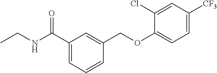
C1(Cl)=CC([CF3])=CC=C1OCC1=CC(C(NCC)=O)=CC=C1
